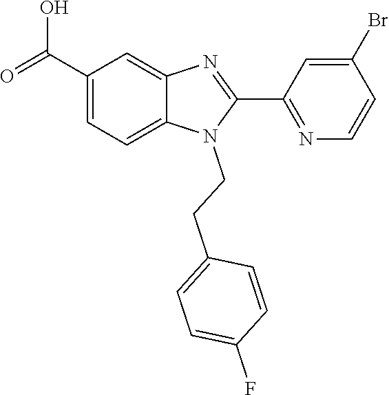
C1(C(=O)O)=CC=C2C(=C1)N=C(C1=NC=CC(Br)=C1)N2CCC1=CC=C(F)C=C1
